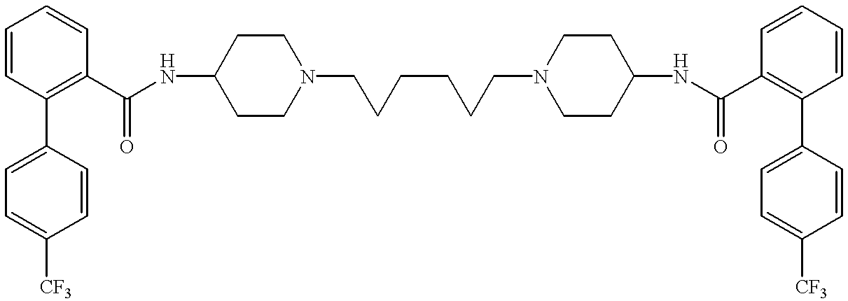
C1=CC(C2=CC=C([CF3])C=C2)=C(C(NC2CCN(CCCCCCN3CCC(NC(C4=C(C5=CC=C([CF3])C=C5)C=CC=C4)=O)CC3)CC2)=O)C=C1
